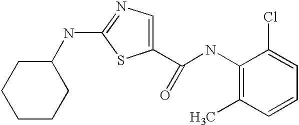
C1(NC2=NC=C(C(NC3=C(C)C=CC=C3Cl)=O)S2)CCCCC1
